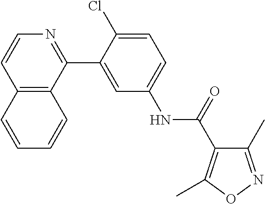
C12=C(C(C3=CC(NC(=O)C4=C(C)ON=C4C)=CC=C3Cl)=NC=C1)C=CC=C2
